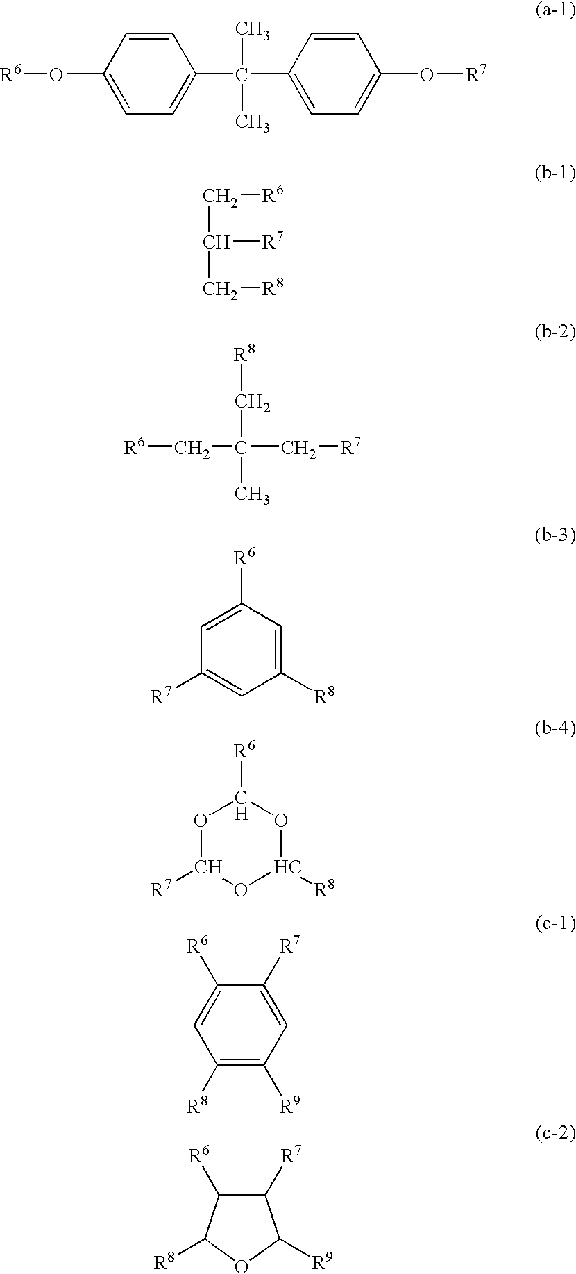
C1=C(O[R6])C=CC(C(C2=CC=C(O[R7])C=C2)(C)C)=C1.C(C(C[R8])[R7])[R6].[R6]CC(C[R7])(C[R8])C.C1=C([R6])C=C([R8])C=C1[R7].O1C([R7])OC([R8])OC1[R6].C1([R8])=C([R9])C=C([R7])C([R6])=C1.C1([R7])C([R6])C([R8])OC1[R9]
